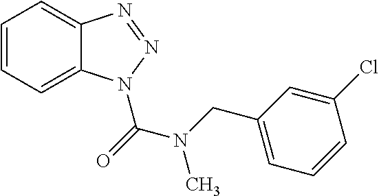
C1=CC=C2C(=C1)N=NN2C(=O)N(CC1=CC=CC(Cl)=C1)C
